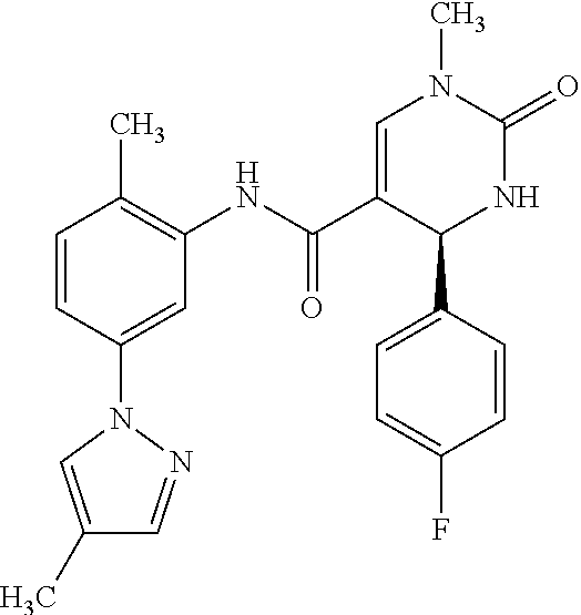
C1=CC(C)=C(NC(C2=CN(C)C(=O)NC2C2=CC=C(F)C=C2)=O)C=C1N1N=CC(C)=C1
